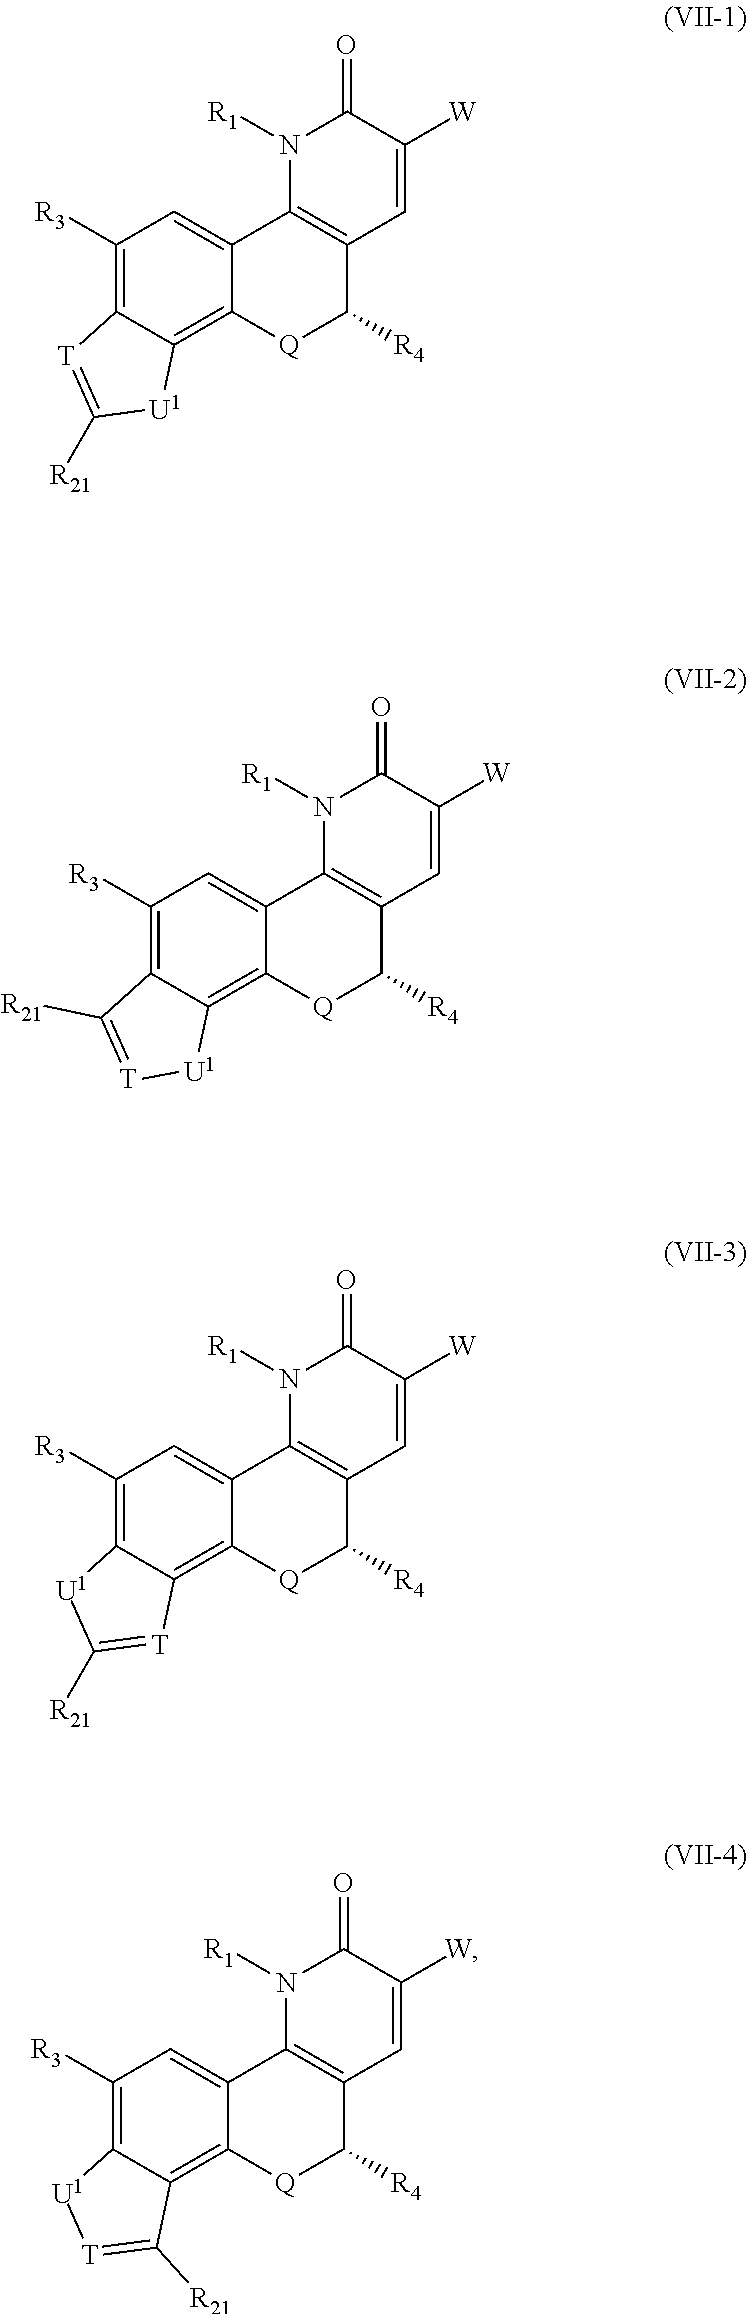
C1([R3])=C2C(=C3C(=C1)C1=C(C([R4])[Q]3)C=C([W])C(=O)N1[R1])[U1]C([R21])=[T]2.C1([R3])=C2C(=C3C(=C1)C1=C(C([R4])[Q]3)C=C([W])C(=O)N1[R1])[U1][T]=C2[R21].C1([R3])=C2C(=C3C(=C1)C1=C(C([R4])[Q]3)C=C([W])C(=O)N1[R1])[T]=C([R21])[U1]2.C1([R3])=C2C(=C3C(=C1)C1=C(C([R4])[Q]3)C=C([W])C(=O)N1[R1])C([R21])=[T][U1]2
